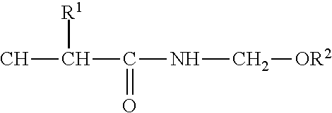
CC(C(NC[OR2])=O)[R1]
